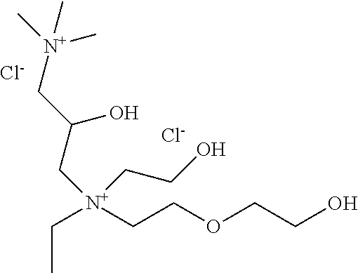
C[N+](C)(C)CC(C[N+](CC)(CCOCCO)CCO)O.[Cl-].[Cl-]
